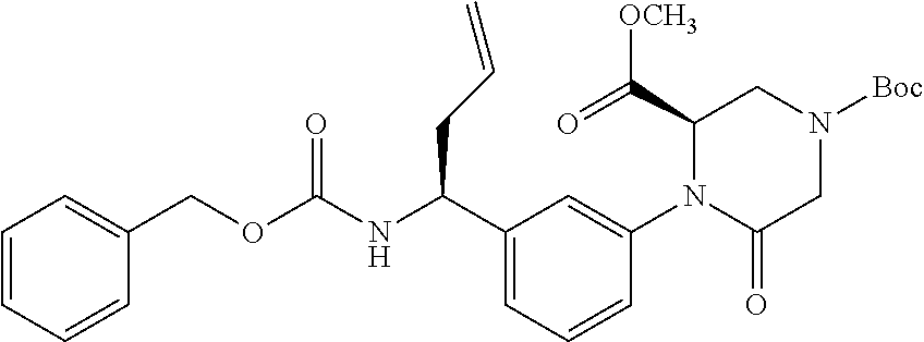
N(C(C1=CC=CC(N2C(C(=O)[OCH3])CN([Boc])CC2=O)=C1)CC=C)C(OCC1=CC=CC=C1)=O
